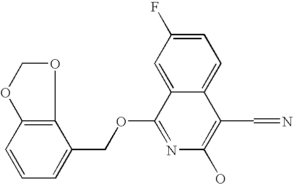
C1=CC2=C(C(COC3=NC(O)=C(C=N)C4=CC=C(F)C=C34)=C1)OCO2
